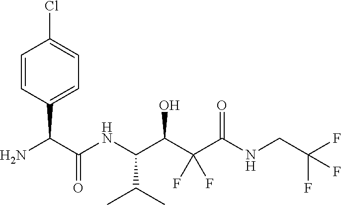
C1=CC(C(N)C(NC(C(C(C(NCC(F)(F)F)=O)(F)F)O)C(C)C)=O)=CC=C1Cl
